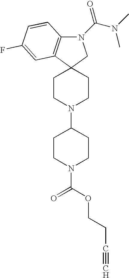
N1(C(=O)N(C)C)C2=C(C3(C1)CCN(C1CCN(C(=O)OCCC#C)CC1)CC3)C=C(F)C=C2
